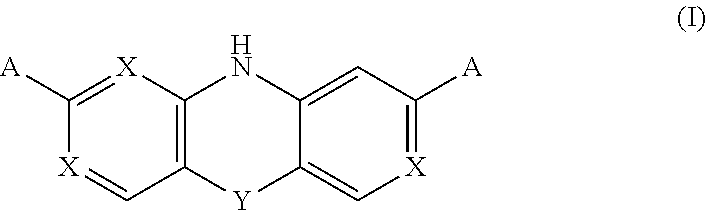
C12=C([X]=C([A])[X]=C1)NC1=CC([A])=[X]C=C1[Y]2
